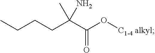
C(C(C(O[C1-4 alkyl])=O)(N)C)CCC
